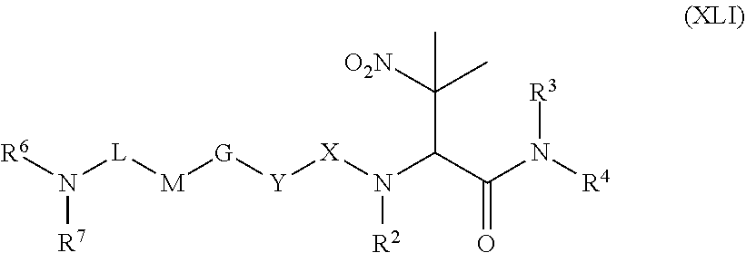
[R6]N([L][M][G][Y][X]N(C(C(N([R4])[R3])=O)C([O2N])(C)C)[R2])[R7]
